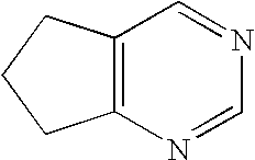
C12=C(N=CN=C1)CCC2
